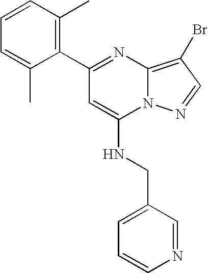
C1=CC(C)=C(C2=NC3=C(Br)C=NN3C(NCC3=CC=CN=C3)=C2)C(C)=C1
